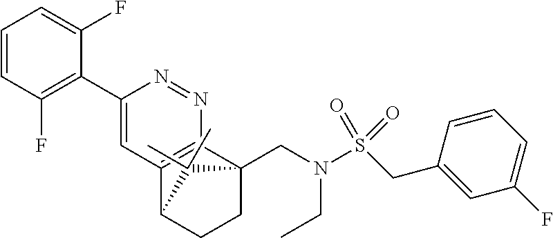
C1=CC(F)=C(C2=CC3=C(N=N2)C2(CN(S(CC4=CC(F)=CC=C4)(=O)=O)CC)CCC3C2(C)C)C(F)=C1
